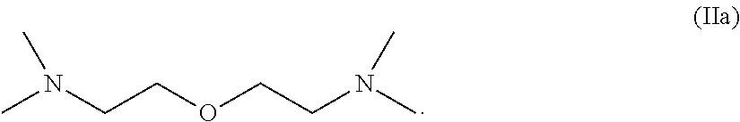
CN(CCOCCN(C)C)C
